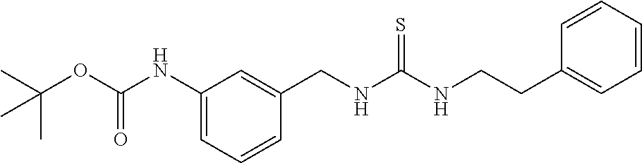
C1(CNC(NCCC2=CC=CC=C2)=S)=CC(NC(OC(C)(C)C)=O)=CC=C1
